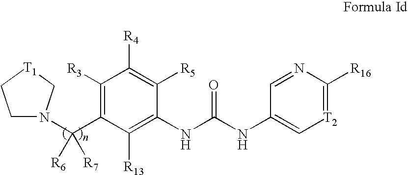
C1([R3])=C(C([R6])([R7])N2CC[T1]C2)C([R13])=C(NC(NC2=C[T2]=C([R16])N=C2)=O)C([R5])=C1[R4]
